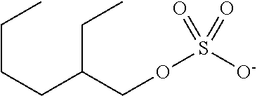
CCCCC(COS([O-])(=O)=O)CC
